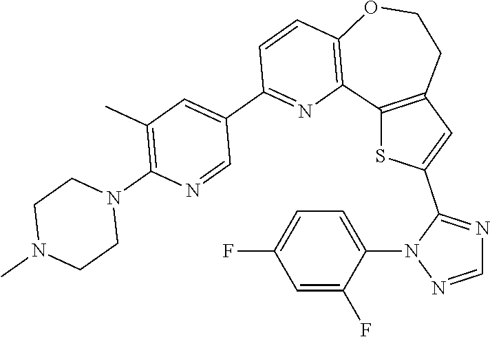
C12=C(C=C(C3=NC=NN3C3=CC=C(F)C=C3F)S1)CCOC1=C2N=C(C2=CC(C)=C(N3CCN(C)CC3)N=C2)C=C1
